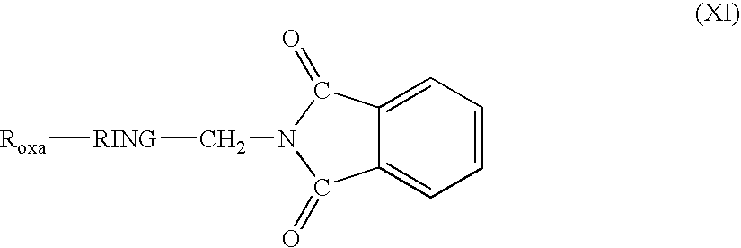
C(N1C(=O)C2=CC=CC=C2C1=O)[RING][Roxa]
